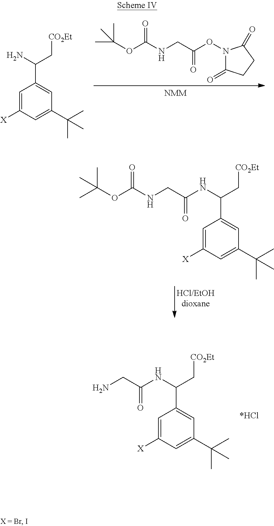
C1=C([X])C=C(C(C)(C)C)C=C1C(N)C[CO2Et].N1(OC(CNC(OC(C)(C)C)=O)=O)C(=O)CCC1=O.C1=C([X])C=C(C(C)(C)C)C=C1C(C[CO2Et])NC(CNC(OC(C)(C)C)=O)=O.C1=C([X])C=C(C(C)(C)C)C=C1C(C[CO2Et])NC(CN)=O
